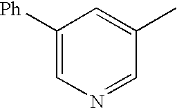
C1([Ph])=CN=CC(C)=C1
